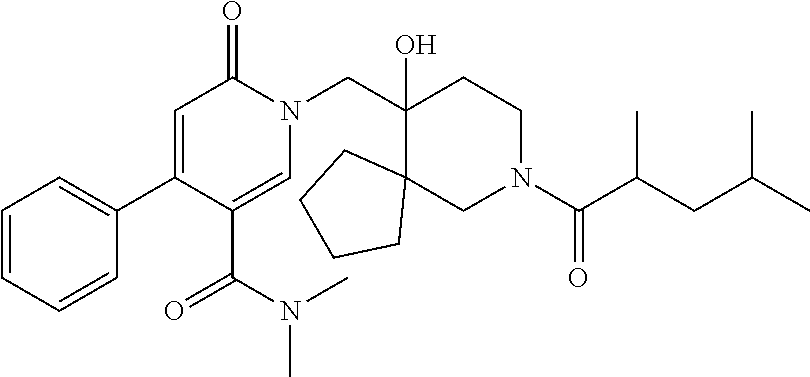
C1=CC=CC(C2=CC(=O)N(CC3(O)CCN(C(C(CC(C)C)C)=O)CC34CCCC4)C=C2C(N(C)C)=O)=C1
